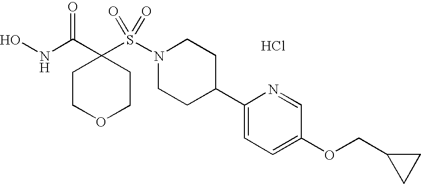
Cl.ONC(C1(S(N2CCC(C3=CC=C(OCC4CC4)C=N3)CC2)(=O)=O)CCOCC1)=O
